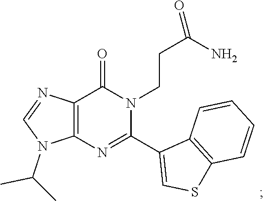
C12=C(C=CC=C1)SC=C2C1=NC2=C(N=CN2C(C)C)C(=O)N1CCC(=O)N
